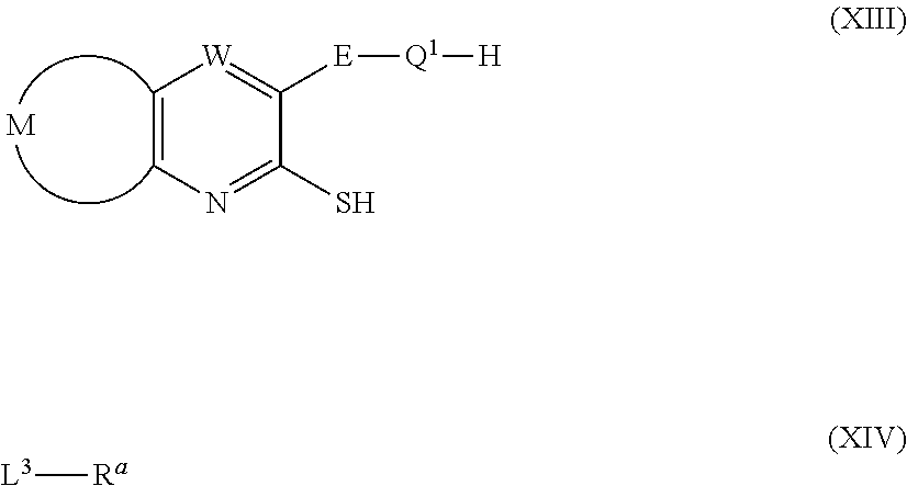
C1=CN=C(S)C([E][Q1][H])=[W]1.[M].[L3][Ra]
